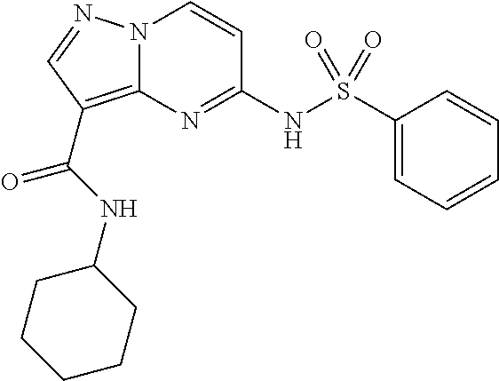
N(C1=NC2=C(C(=O)NC3CCCCC3)C=NN2C=C1)S(C1=CC=CC=C1)(=O)=O
